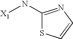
[X1]NC1=NC=CS1
